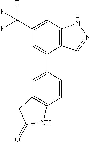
C12=C(C=C(C(F)(F)F)C=C1C1=CC3=C(C=C1)NC(=O)C3)NN=C2
